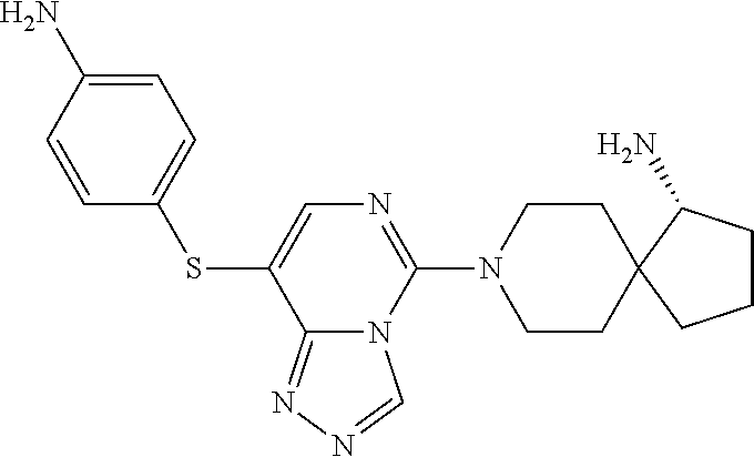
S(C1=CN=C(N2CCC3(CC2)C(N)CCC3)N2C1=NN=C2)C1=CC=C(N)C=C1
